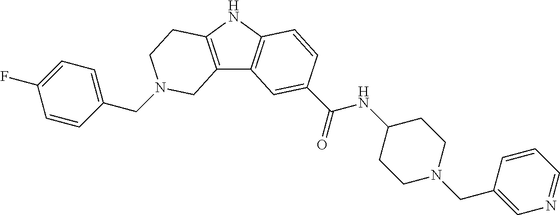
C1(CN2CCC3=C(C4=C(N3)C=CC(C(=O)NC3CCN(CC5=CN=CC=C5)CC3)=C4)C2)=CC=C(F)C=C1
